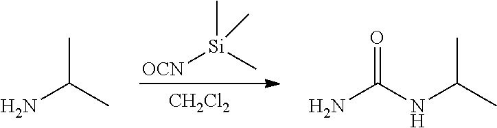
[OCN][Si](C)(C)C.[CH2Cl2].NC(C)C.NC(NC(C)C)=O
